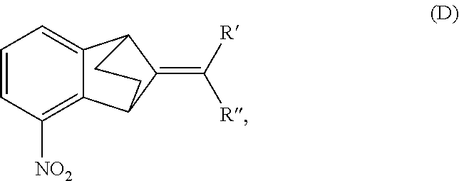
C1=CC([NO2])=C2C(=C1)C1C(=C([R])[R])C2CC1
